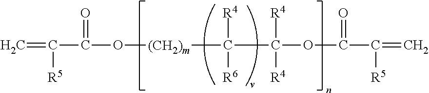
C=C(C(O[(CH2)m]C([R4])([R6])C(OC(C([R5])=C)=O)([R4])[R4])=O)[R5]
